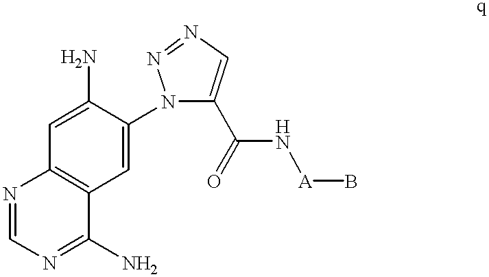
C1(N)=CC2=C(C=C1N1C(C(N[A]B)=O)=CN=N1)C(N)=NC=N2
